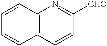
C1=CC2=C(C=C1)C=CC([CHO])=N2
